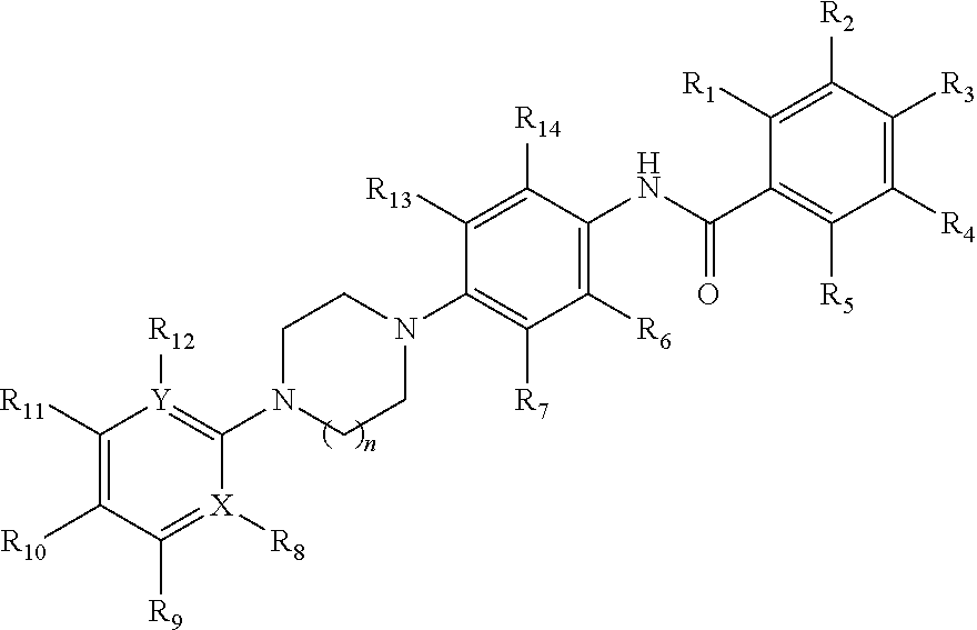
[R10]C1=C([R11])[Y]([R12])=C(N2CCN(C3=C([R7])C([R6])=C(NC(=O)C4=C([R5])C([R4])=C([R3])C([R2])=C4[R1])C([R14])=C3[R13])CC2)[X]([R8])=C1[R9]
